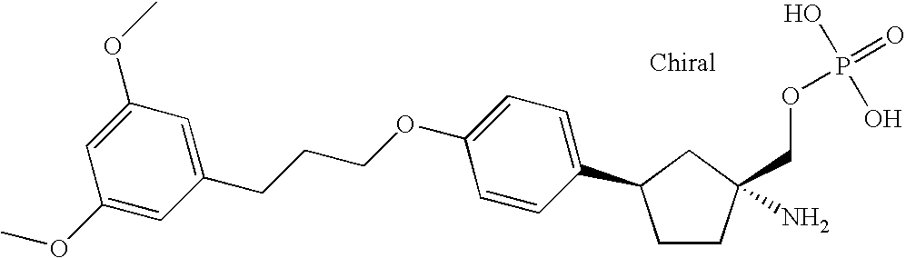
C1CC(COP(=O)(O)O)(N)CC1C1=CC=C(OCCCC2=CC(OC)=CC(OC)=C2)C=C1
